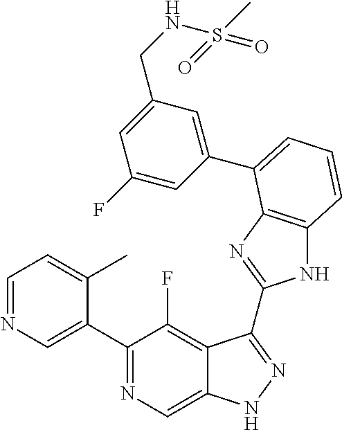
C1=NC=C(C2=NC=C3C(=C2F)C(C2=NC4=C(N2)C=CC=C4C2=CC(CNS(C)(=O)=O)=CC(F)=C2)=NN3)C(C)=C1
